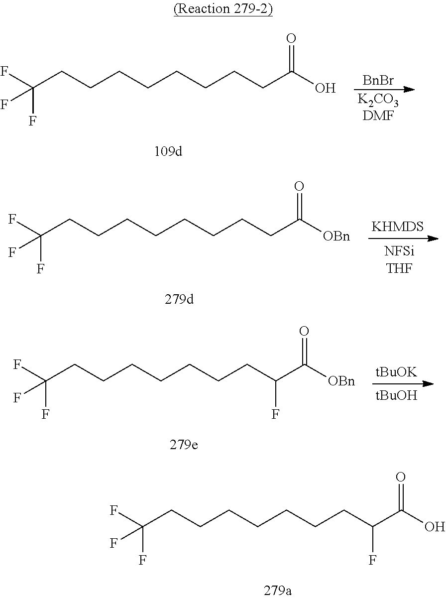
C(CCCCCCCCC(O)=O)(F)(F)F.[BnBr].[K2CO3DMF].C(CCCCCCCCC([OBn])=O)(F)(F)F.C(CCCCCCCC(C([OBn])=O)F)(F)(F)F.[tBuOK].[tBuOH].C(CCCCCCCC(C(O)=O)F)(F)(F)F
